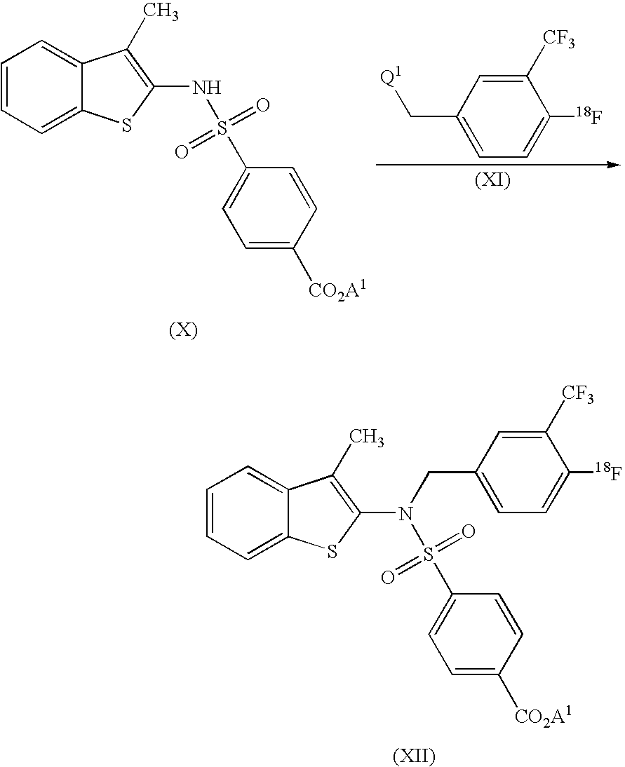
C1([CF3])=CC(C[Q1])=CC=C1[18F].C1=CC=C2C(=C1)C(C)=C(NS(=O)(=O)C1=CC=C([CO2A1])C=C1)S2.C1=CC=C2C(=C1)C(C)=C(N(S(=O)(=O)C1=CC=C([CO2A1])C=C1)CC1=CC=C([18F])C([CF3])=C1)S2
